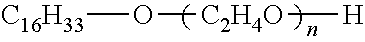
O([C2H4O][H])[C16H33]
